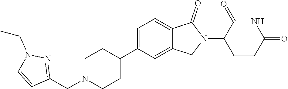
C1N(CC2=NN(CC)C=C2)CCC(C2=CC=C3C(=C2)CN(C2CCC(=O)NC2=O)C3=O)C1
